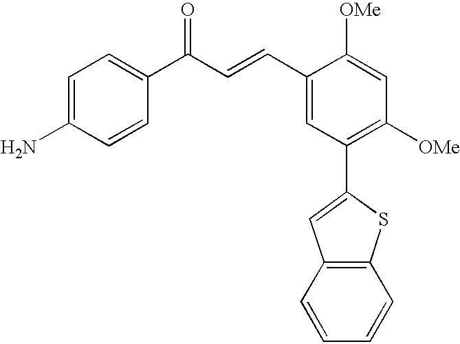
C1=C(N)C=CC(C(=O)C=CC2=CC(C3=CC4=C(S3)C=CC=C4)=C([OMe])C=C2[OMe])=C1
